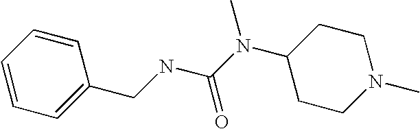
C1=CC=C(CNC(N(C2CCN(C)CC2)C)=O)C=C1
